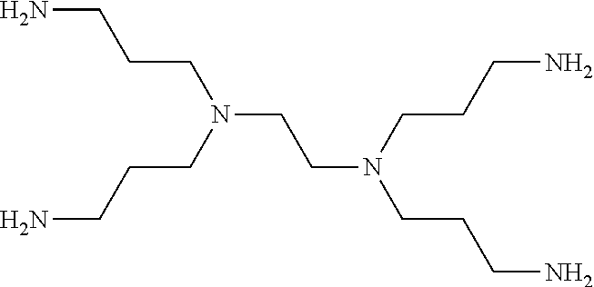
N(CCN(CCCN)CCCN)(CCCN)CCCN
